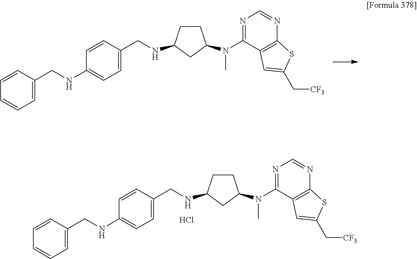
C1=CC(CNC2=CC=C(CNC3CCC(N(C4=NC=NC5=C4C=C(C[CF3])S5)C)C3)C=C2)=CC=C1.C1=CC(CNC2=CC=C(CNC3CCC(N(C4=NC=NC5=C4C=C(C[CF3])S5)C)C3)C=C2)=CC=C1.Cl
